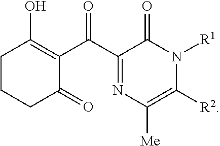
C1(C(C2=C(O)CCCC2=O)=O)=NC([Me])=C([R2])N([R1])C1=O
